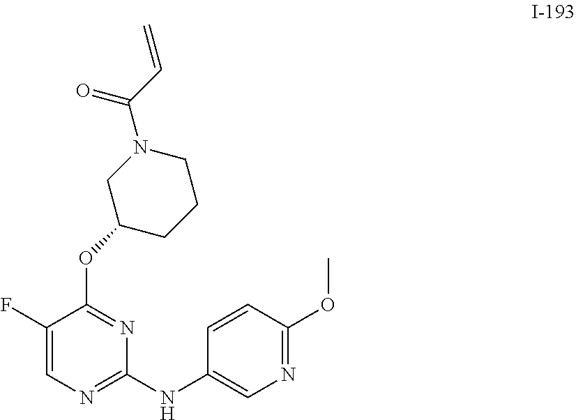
O(C1=NC(NC2=CN=C(OC)C=C2)=NC=C1F)C1CCCN(C(C=C)=O)C1
